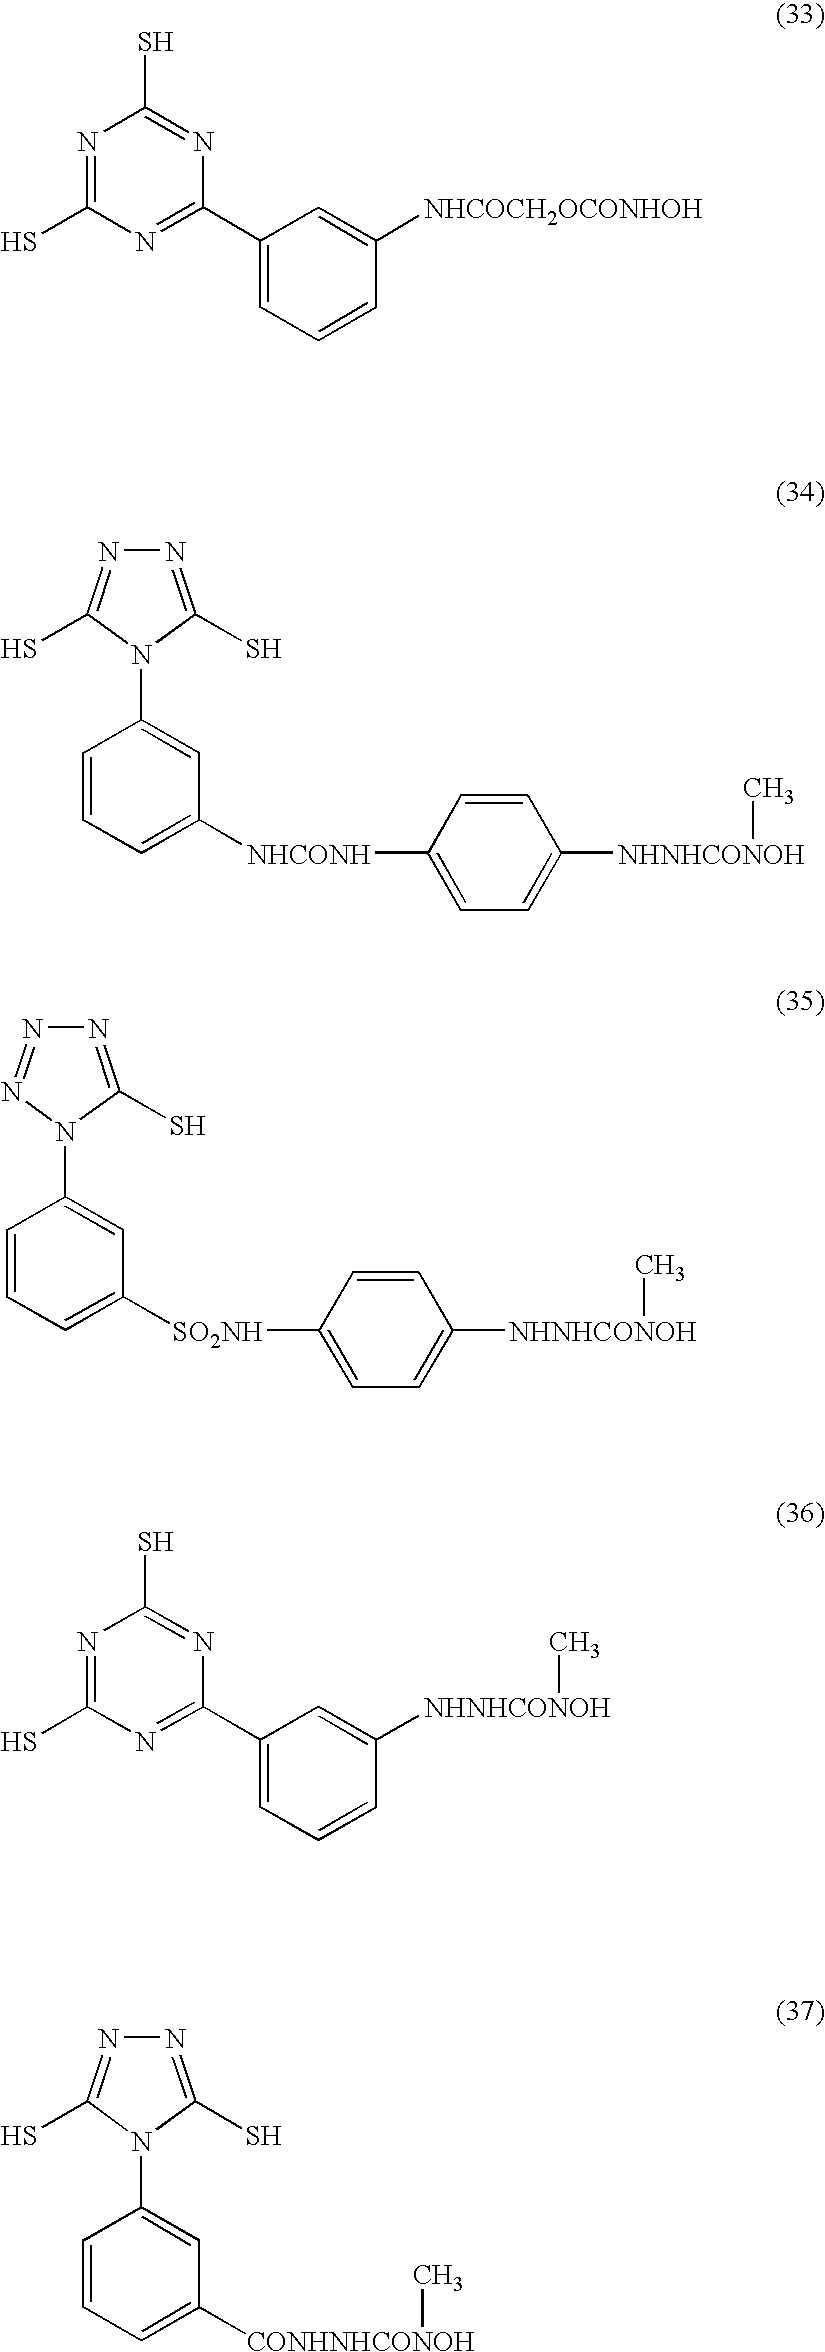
N1=C(S)N=C(C2=CC=CC([NHCOCH2OCONHOH])=C2)N=C1S.N1=C(S)N(C2=CC([NHCONH]C3=CC=C([NHNHCONOH]C)C=C3)=CC=C2)C(S)=N1.N1=C(S)N(C2=CC([SO2NH]C3=CC=C([NHNHCONOH]C)C=C3)=CC=C2)N=N1.N1=C(S)N=C(C2=CC=CC([NHNHCONOH]C)=C2)N=C1S.N1=C(S)N(C2=CC([CONHNHCONOH]C)=CC=C2)C(S)=N1
